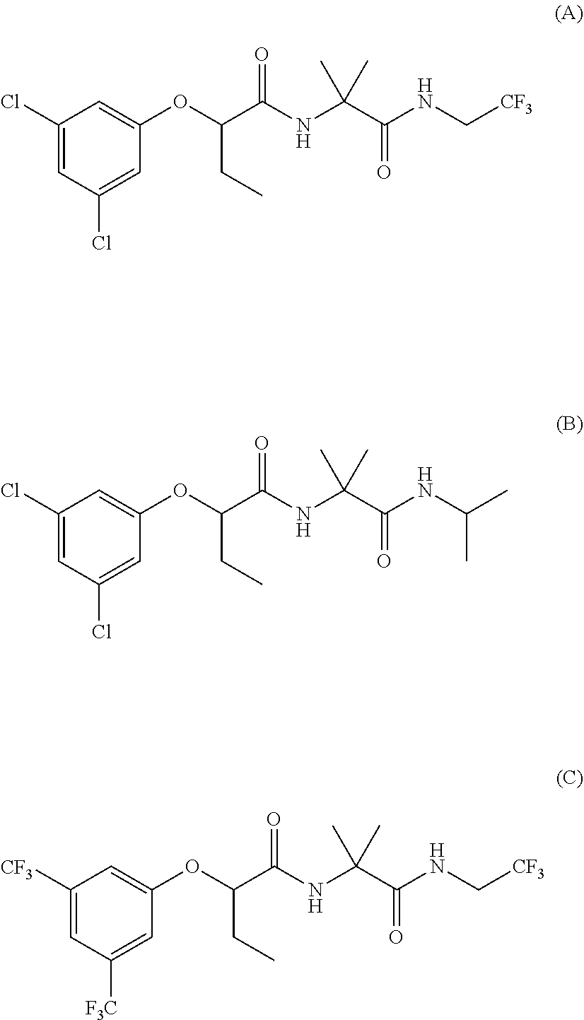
C1(Cl)=CC(Cl)=CC(OC(CC)C(=O)NC(C(=O)NC[CF3])(C)C)=C1.C1(Cl)=CC(Cl)=CC(OC(CC)C(=O)NC(C(NC(C)C)=O)(C)C)=C1.C1([F3C])=CC(OC(CC)C(=O)NC(C(NC[CF3])=O)(C)C)=CC([CF3])=C1
